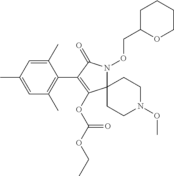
C12(N(OCC3OCCCC3)C(=O)C(C3=C(C)C=C(C)C=C3C)=C1OC(OCC)=O)CCN(OC)CC2
